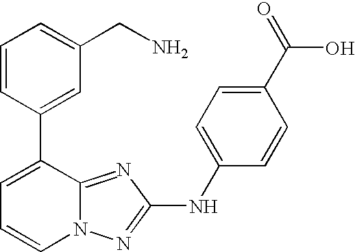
C1(CN)=CC=CC(C2=CC=CN3C2=NC(NC2=CC=C(C(=O)O)C=C2)=N3)=C1
